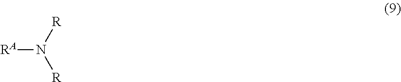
N([RA])([R])[R]
